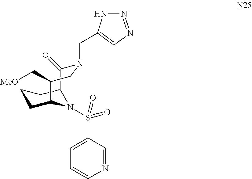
C1=C(S(=O)(=O)N2C3CCCC2C(=O)N(CC2=CN=NN2)CC3C[MeO])C=NC=C1
